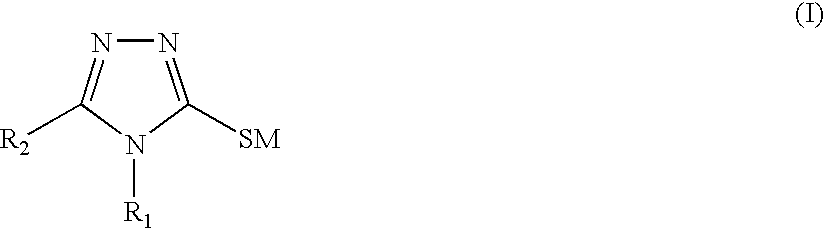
N1=C([SM])N([R1])C([R2])=N1
